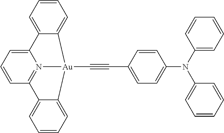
C1=CC=C2C(=C1)[Au]1(C#CC3=CC=C(N(C4=CC=CC=C4)C4=CC=CC=C4)C=C3)N3=C(C=CC=C23)C2=CC=CC=C21
